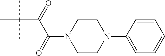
C1CN(C2=CC=CC=C2)CCN1C(=O)C(=O)C(C)(C)C
